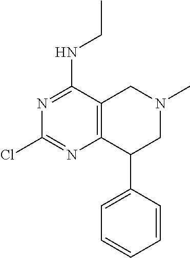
C1(Cl)=NC2=C(C(NCC)=N1)CN(C)CC2C1=CC=CC=C1
